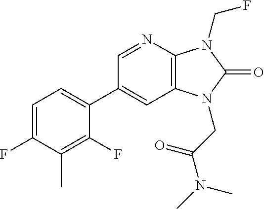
C12=C(N=CC(C3=CC=C(F)C(C)=C3F)=C1)N(CF)C(=O)N2CC(N(C)C)=O
